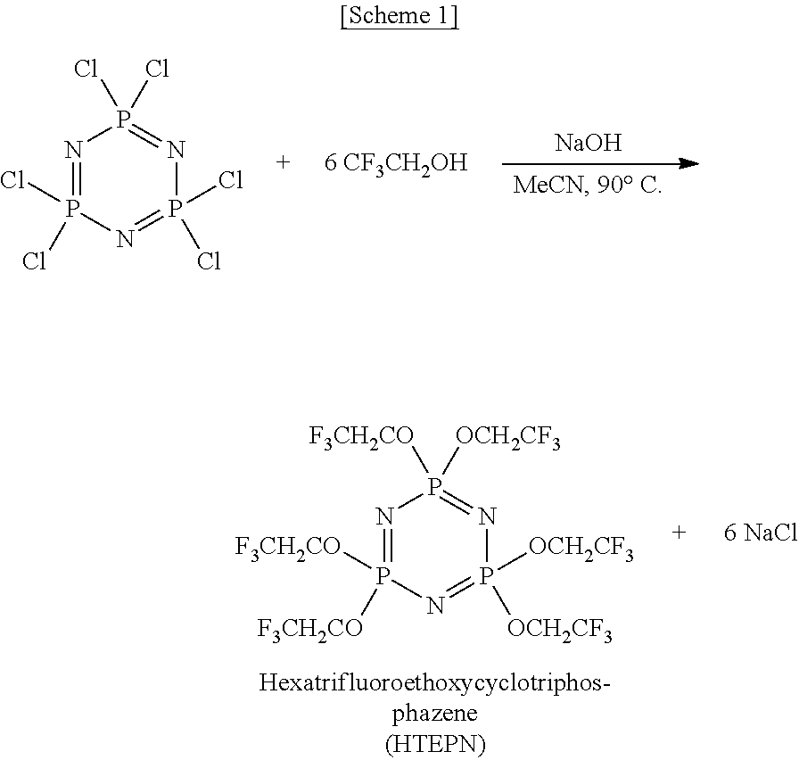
[NaOH].N1=P(Cl)(Cl)N=P(Cl)(Cl)N=P1(Cl)Cl.N1=P([F3CH2CO])([F3CH2CO])N=P([OCH2CF3])([OCH2CF3])N=P1([F3CH2CO])[OCH2CF3]
